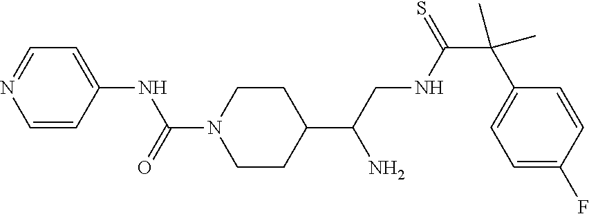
C1(C(CNC(C(C2=CC=C(F)C=C2)(C)C)=S)N)CCN(C(=O)NC2=CC=NC=C2)CC1
